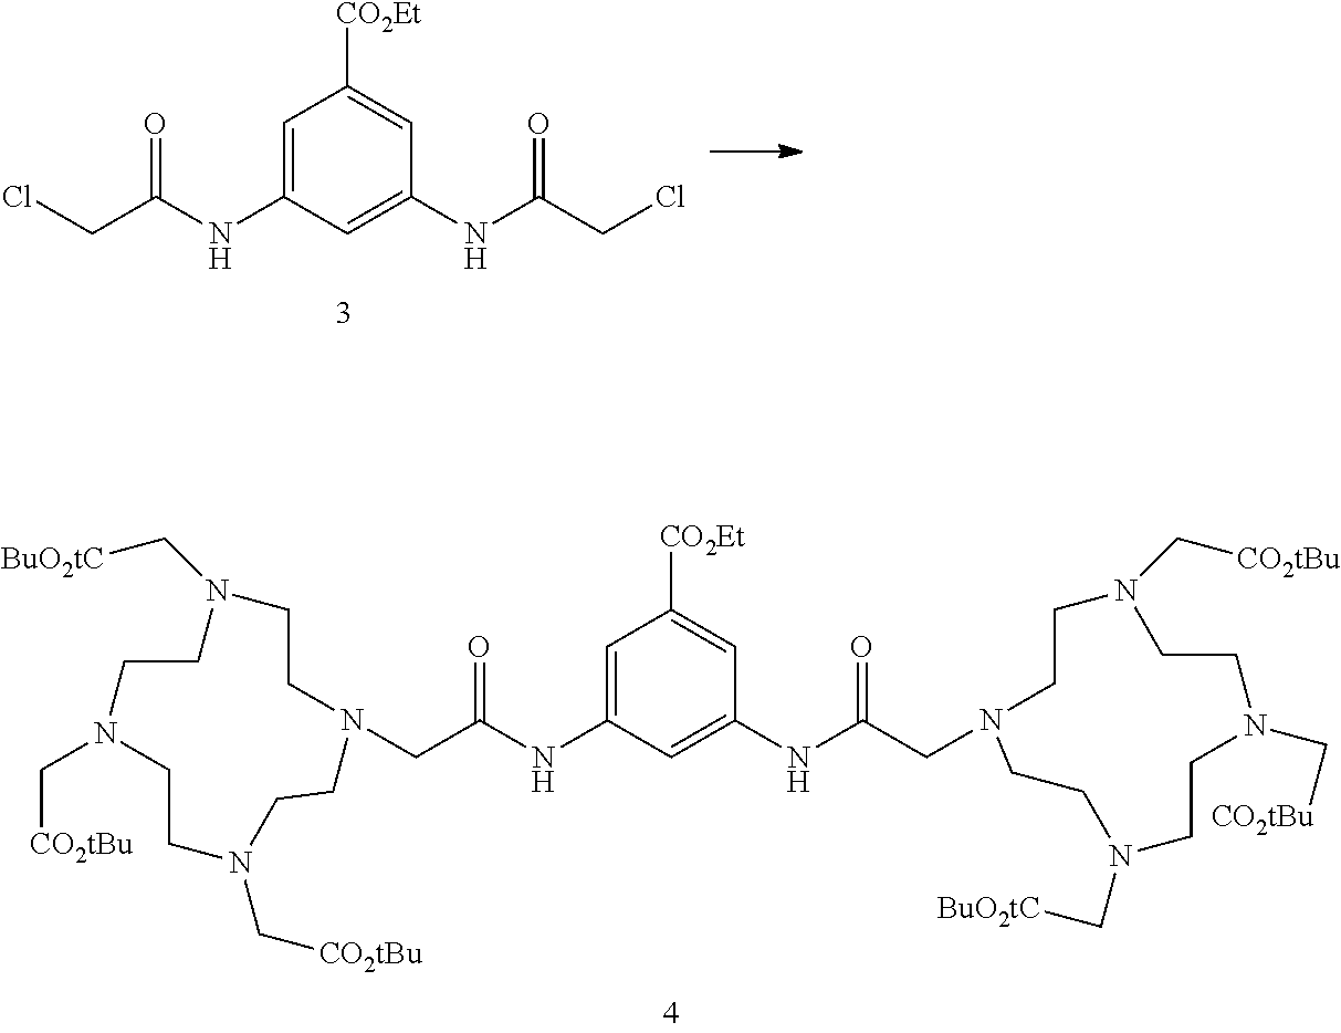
C1=C(NC(CN2CCN(C[BuO2tC])CCN(C[CO2tBu])CCN(C[CO2tBu])CC2)=O)C=C(NC(CN2CCN(C[CO2tBu])CCN(C[CO2tBu])CCN(C[BuO2tC])CC2)=O)C=C1[CO2Et].C1=C(NC(CCl)=O)C=C(NC(CCl)=O)C=C1[CO2Et]
